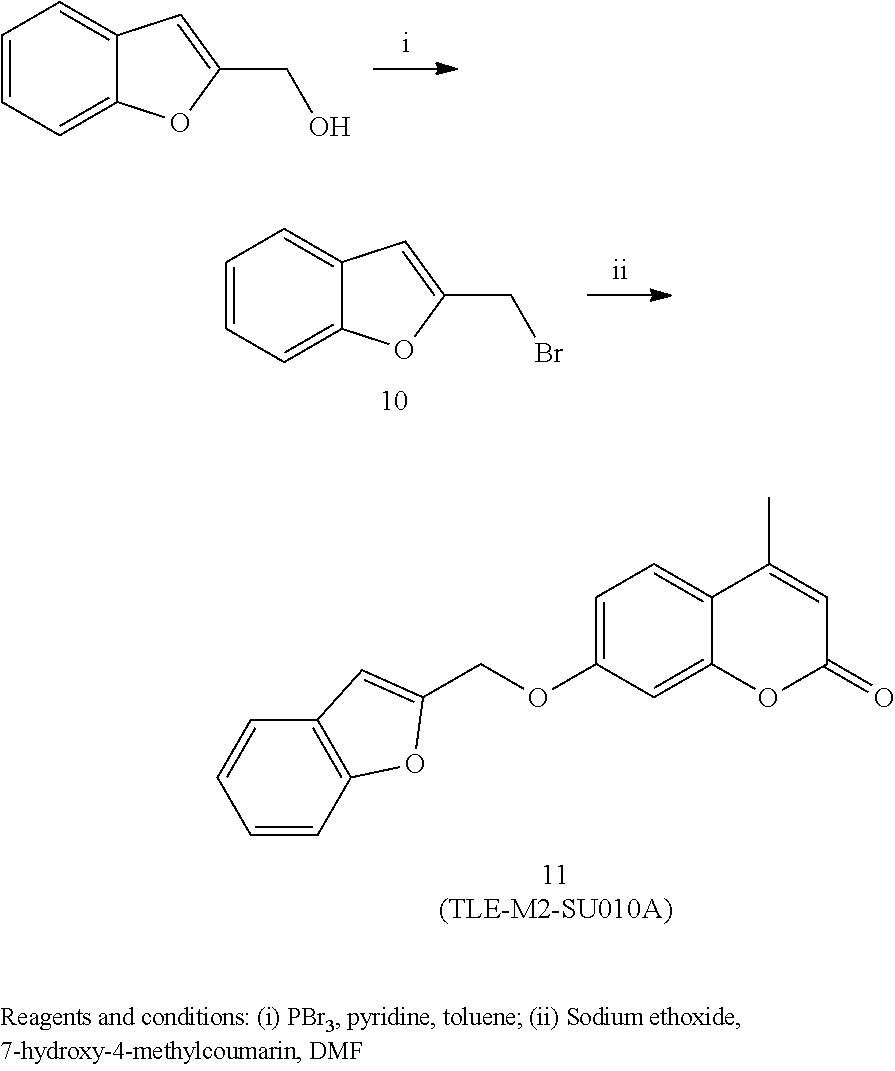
C1=CC=C2C(=C1)C=C(CO)O2.C1=CC=C2C(=C1)C=C(CBr)O2.C1=CC2=C(C=C1)C=C(COC1=CC=C3C(=C1)OC(=O)C=C3C)O2
